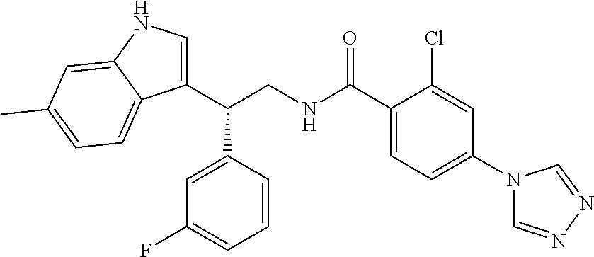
N(C(C1=CC=C(N2C=NN=C2)C=C1Cl)=O)CC(C1=CNC2=CC(C)=CC=C12)C1=CC(F)=CC=C1
